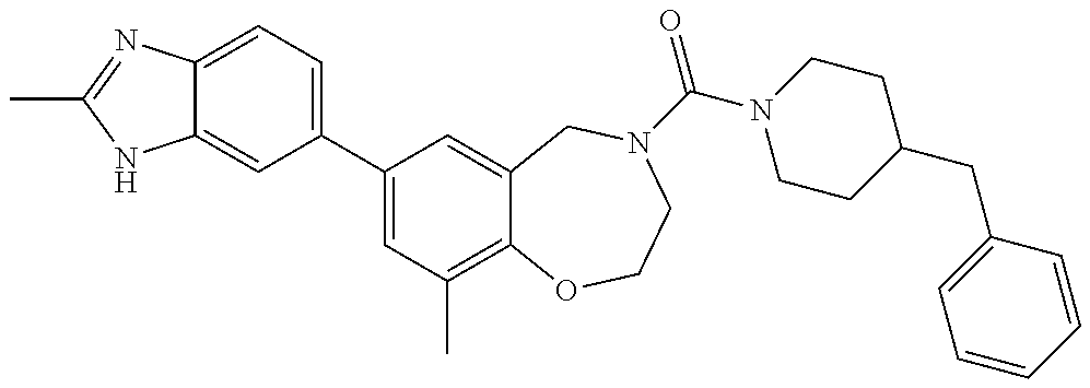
C12=CC=C(C3=CC(C)=C4C(=C3)CN(C(=O)N3CCC(CC5=CC=CC=C5)CC3)CCO4)C=C1NC(C)=N2
